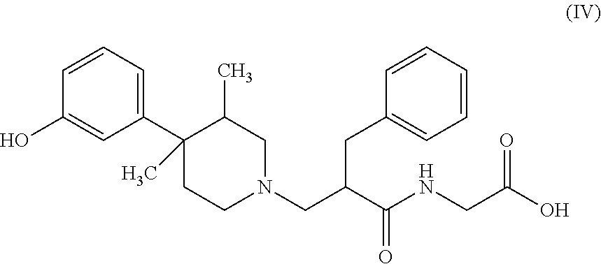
C1=CC(O)=CC(C2(C)CCN(CC(C(NCC(O)=O)=O)CC3=CC=CC=C3)CC2C)=C1
